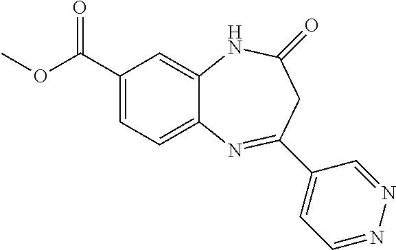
C1(C(OC)=O)=CC=C2C(=C1)NC(=O)CC(C1=CC=NN=C1)=N2
